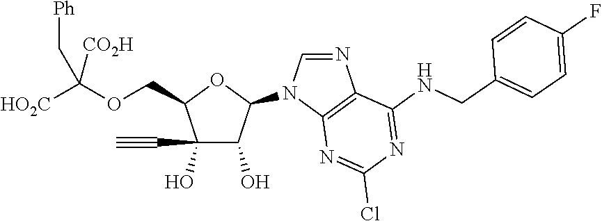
N1(C2OC(COC([CO2H])([HO2C])C[Ph])C(C#C)(O)C2O)C=NC2=C1N=C(Cl)N=C2NCC1=CC=C(F)C=C1
